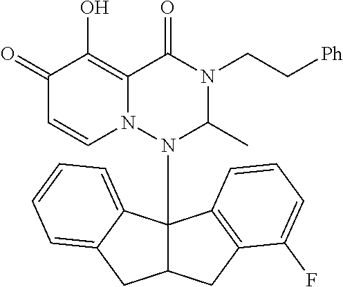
C1(=O)C=CN2C(=C1O)C(=O)N(CC[Ph])C(C)N2C12C(CC3=C1C=CC=C3F)CC1=CC=CC=C21
